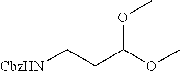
[CbzHN]CCC(OC)OC
